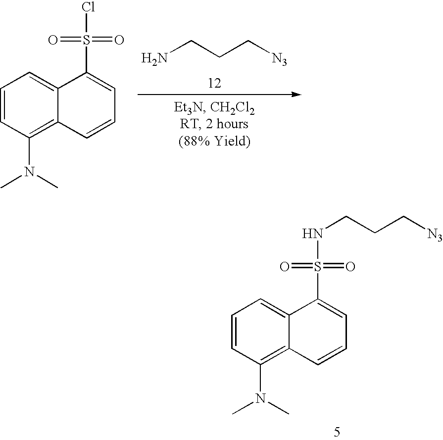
C1=CC(N(C)C)=C2C(=C1)C(S(=O)(=O)NCCC[N3])=CC=C2.C1=CC(N(C)C)=C2C(=C1)C(S(=O)(=O)Cl)=CC=C2.NCCC[N3]
